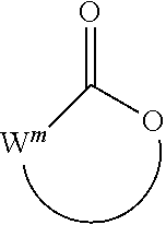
O=C([Wm])O
